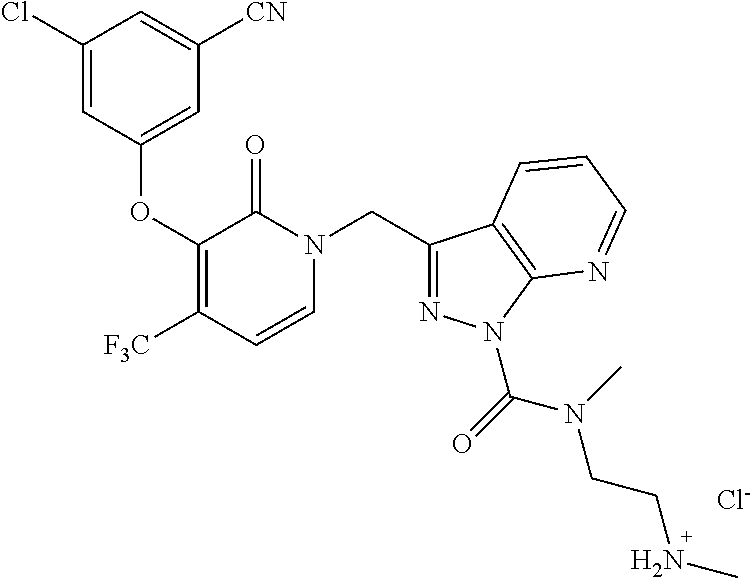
C1(Cl)=CC(OC2=C([F3C])C=CN(CC3=NN(C(=O)N(C)CCNC)C4=C3C=CC=N4)C2=O)=CC([CN])=C1.[Cl-]
